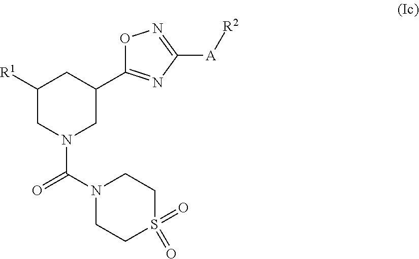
C1([R1])CN(C(=O)N2CCS(=O)(=O)CC2)CC(C2=NC([A][R2])=NO2)C1
